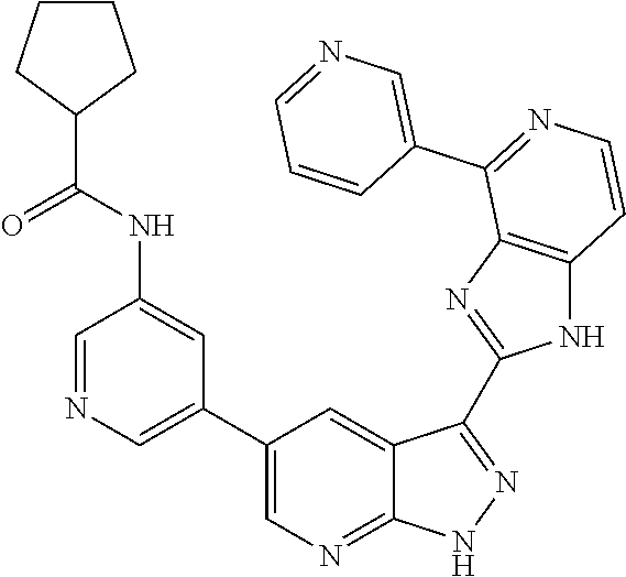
C1=NC=C(C2=CN=C3C(=C2)C(C2=NC4=C(N2)C=CN=C4C2=CN=CC=C2)=NN3)C=C1NC(C1CCCC1)=O
